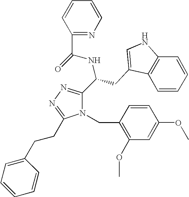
O=C(NC(C1=NN=C(CCC2=CC=CC=C2)N1CC1=C(OC)C=C(OC)C=C1)CC1=CNC2=C1C=CC=C2)C1=NC=CC=C1
